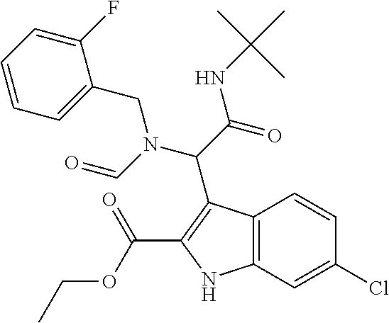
C12=C(NC(C(OCC)=O)=C1C(C(NC(C)(C)C)=O)N(CC1=CC=CC=C1F)C=O)C=C(Cl)C=C2
